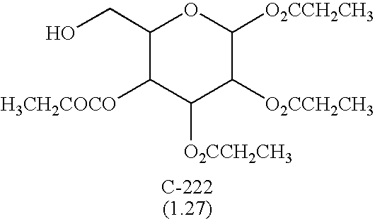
C1(CO)C([H3CH2COCO])C([O2CCH2CH3])C([O2CCH2CH3])C([O2CCH2CH3])O1
